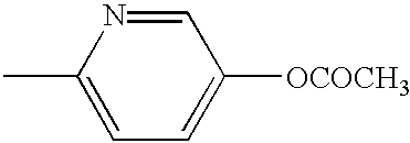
C1=C(C)N=CC([OCOCH3])=C1
